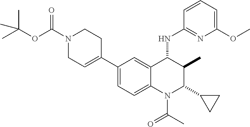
C1(C2=CCN(C(OC(C)(C)C)=O)CC2)=CC=C2C(=C1)C(NC1=NC(OC)=CC=C1)C(C)C(C1CC1)N2C(C)=O
